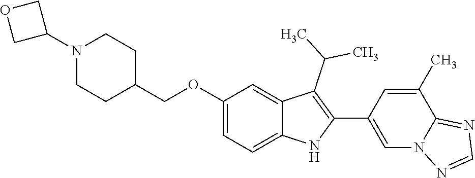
C(OC1=CC=C2C(=C1)C(C(C)C)=C(C1=CN3C(=NC=N3)C(C)=C1)N2)C1CCN(C2COC2)CC1
